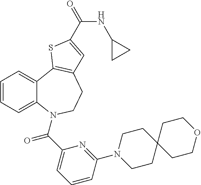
C1=CC=C2C(=C1)C1=C(CCN2C(C2=CC=CC(N3CCC4(CC3)CCOCC4)=N2)=O)C=C(C(=O)NC2CC2)S1
